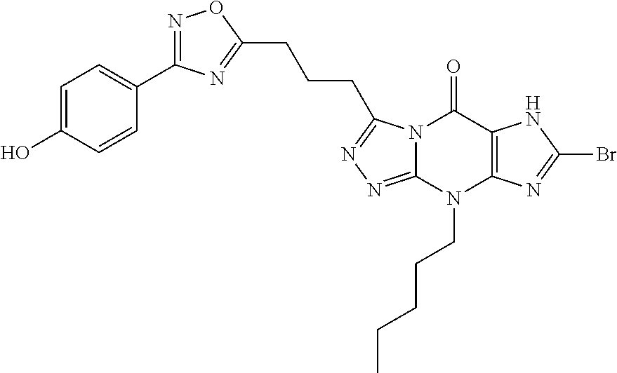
N1=C(C2=CC=C(O)C=C2)N=C(CCCC2=NN=C3N2C(=O)C2=C(N3CCCCC)N=C(Br)N2)O1
